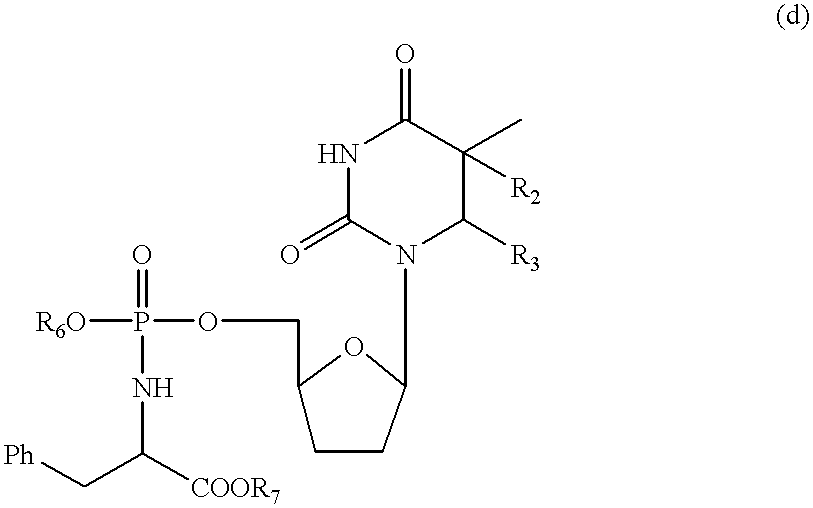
[R6O]P(OCC1CCC(N2C([R3])C(C)([R2])C(=O)NC2=O)O1)(=O)NC([COOR7])C[Ph]
